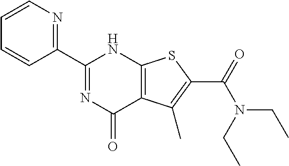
C1(C2=NC(=O)C3=C(N2)SC(C(=O)N(CC)CC)=C3C)=NC=CC=C1
